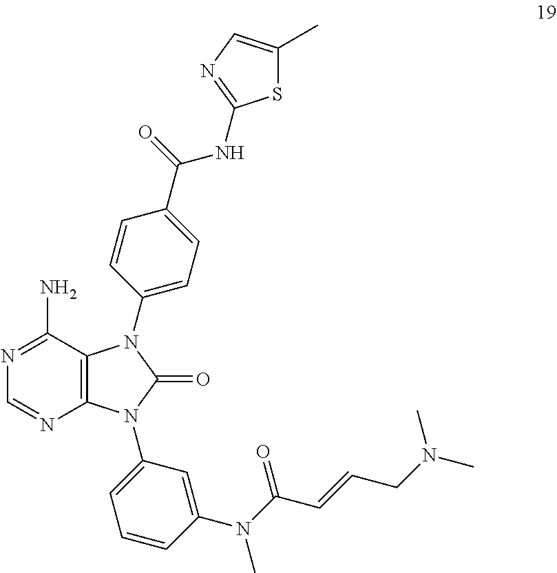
N1=C(N)C2=C(N=C1)N(C1=CC=CC(N(C(C=CCN(C)C)=O)C)=C1)C(=O)N2C1=CC=C(C(NC2=NC=C(C)S2)=O)C=C1
